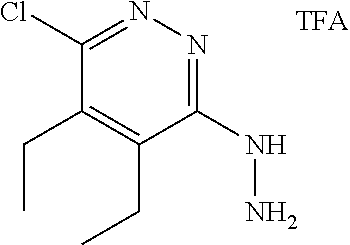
C1(CC)=C(CC)C(NN)=NN=C1Cl
